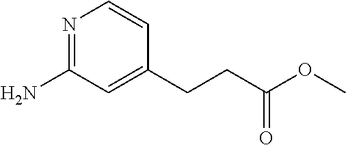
N1=C(N)C=C(CCC(OC)=O)C=C1
